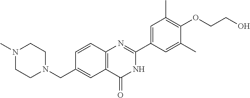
C1=CC2=C(C=C1CN1CCN(C)CC1)C(=O)NC(C1=CC(C)=C(OCCO)C(C)=C1)=N2
